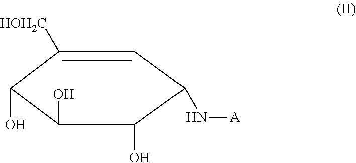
C1([HOH2C])=CC(N[A])C(O)C(O)C1O
